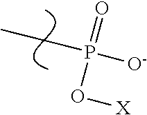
[O-]P(=O)(O[X])CC
